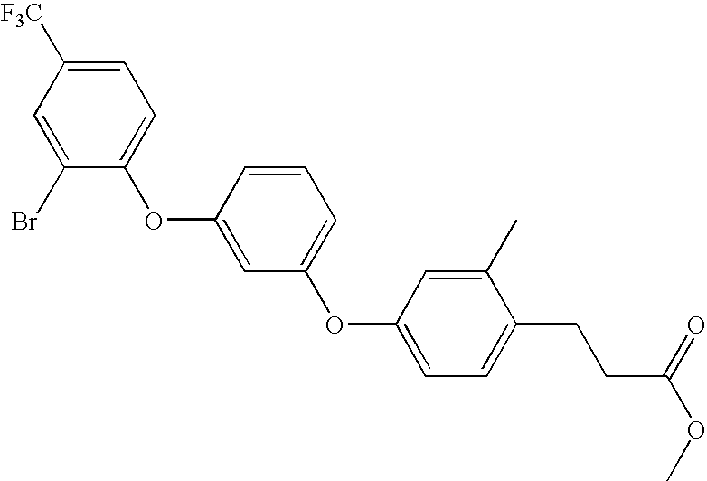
C1([F3C])=CC=C(OC2=CC(OC3=CC=C(CCC(OC)=O)C(C)=C3)=CC=C2)C(Br)=C1
